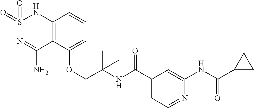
C12=C(C(OCC(NC(C3=CC=NC(NC(C4CC4)=O)=C3)=O)(C)C)=CC=C1)C(N)=NS(=O)(=O)N2
